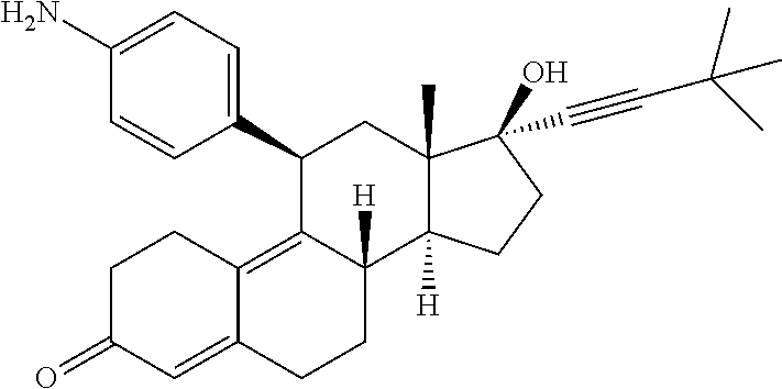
NC1=CC=C(C2C3=C4C(=CC(=O)CC4)CCC3([H])C3([H])C(C)(C2)C(O)(C#CC(C)(C)C)CC3)C=C1
